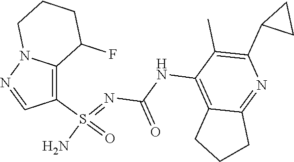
C(NC1=C2C(=NC(C3CC3)=C1C)CCC2)(N=S(N)(=O)C1=C2N(N=C1)CCCC2F)=O
